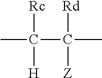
[Rc]C(C)([H])C([Rd])(C)[Z]
